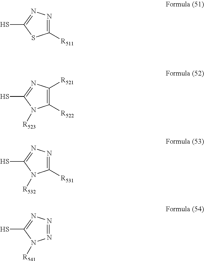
C1([R511])=NN=C(S)S1.C1([R522])=C([R521])N=C(S)N1[R523].C1([R531])=NN=C(S)N1[R532].N1=NN=C(S)N1[R541]
